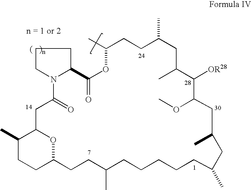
CC1CCC(C)CC(C)C([OR28])C(OC)CC(C)CC(C)CCCCCC(C)CCC2CCC(C)C(CC(=O)N3C(CCC3)C(=O)O1)O2
